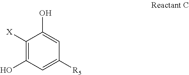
C1([X])=C(O)C=C([R5])C=C1O
